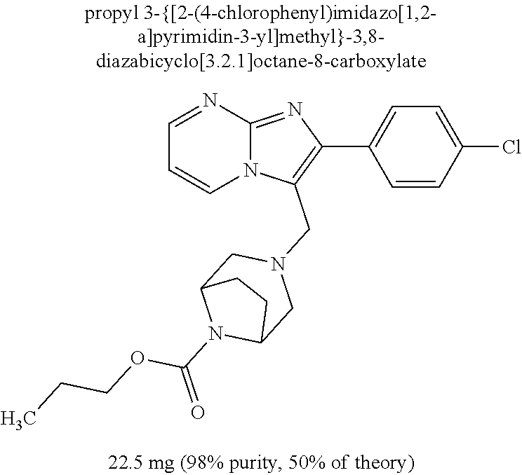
C1=CC(Cl)=CC=C1C1=C(CN2CC3N(C(=O)OCCC)C(C2)CC3)N2C(=N1)N=CC=C2
